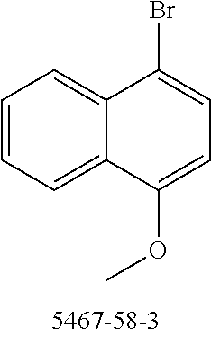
BrC1=CC=C(OC)C2=CC=CC=C21
